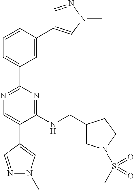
C1=C(C2=CN(C)N=C2)C=CC=C1C1=NC=C(C2=CN(C)N=C2)C(NCC2CN(S(C)(=O)=O)CC2)=N1
